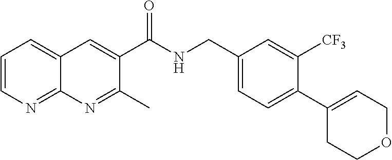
C1(CNC(C2=CC3=CC=CN=C3N=C2C)=O)=CC=C(C2=CCOCC2)C([CF3])=C1
